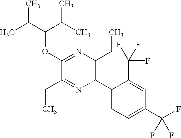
C1(OC(C(C)C)C(C)C)=NC(CC)=C(C2=CC=C(C(F)(F)F)C=C2C(F)(F)F)N=C1CC
